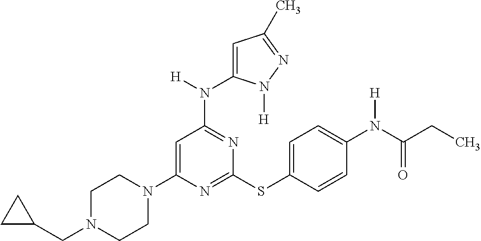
N1=C(SC2=CC=C(N(C(CC)=O)[H])C=C2)N=C(N(C2=CC(C)=NN2[H])[H])C=C1N1CCN(CC2CC2)CC1
